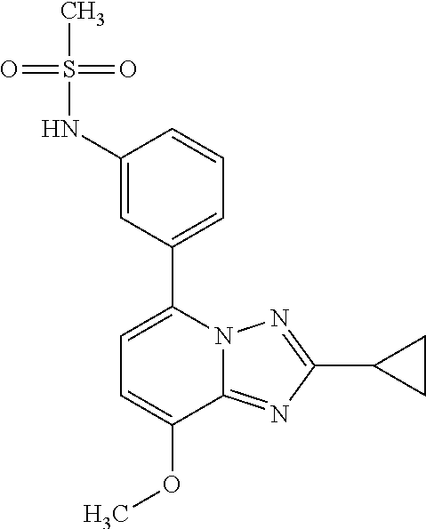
C1=C(OC)C2=NC(C3CC3)=NN2C(C2=CC=CC(NS(=O)(=O)C)=C2)=C1
